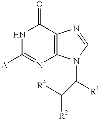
C1([A])=NC2=C(C(=O)N1)N=CN2C([R1])C([R2])[R4]
